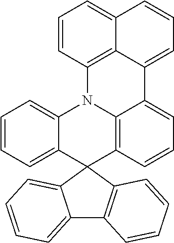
C1=CC=C2C(=C1)N1C3=C(C=CC=C3C3=CC=CC4=CC=CC1=C43)C21C2=C(C3=CC=CC=C31)C=CC=C2
